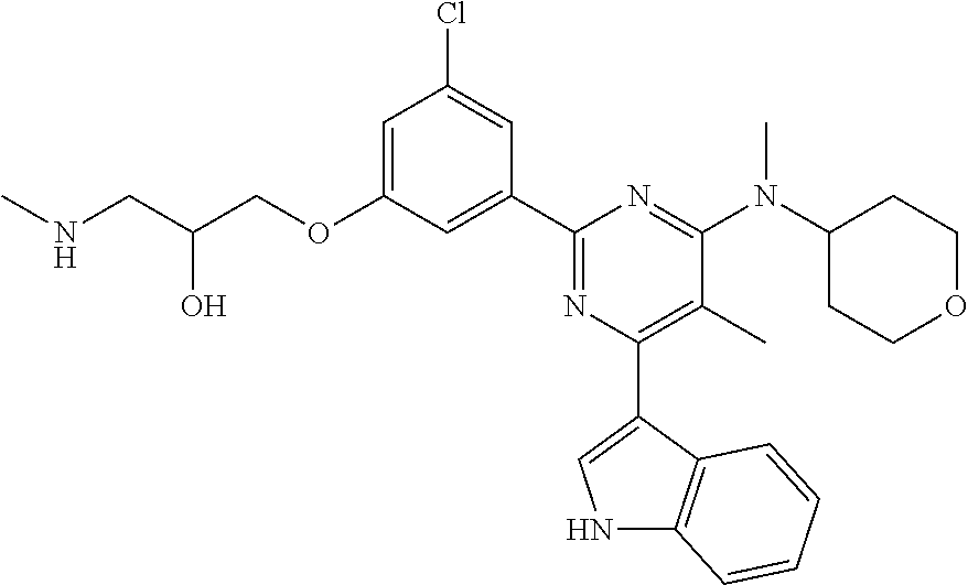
C1=C(OCC(CNC)O)C=C(C2=NC(C3=CNC4=C3C=CC=C4)=C(C)C(N(C3CCOCC3)C)=N2)C=C1Cl
